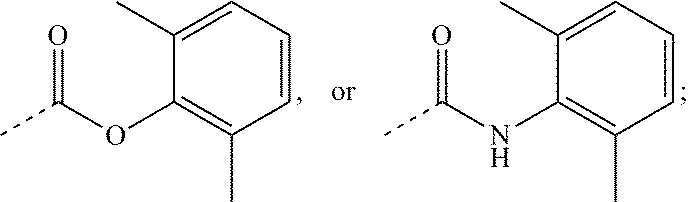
C1=CC=C(C)C(OC(C)=O)=C1C.C1=CC=C(C)C(NC(C)=O)=C1C
